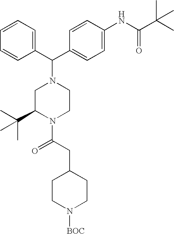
C1=CC=CC(C(N2CC(C(C)(C)C)N(C(CC3CCN([BOC])CC3)=O)CC2)C2=CC=C(NC(C(C)(C)C)=O)C=C2)=C1
